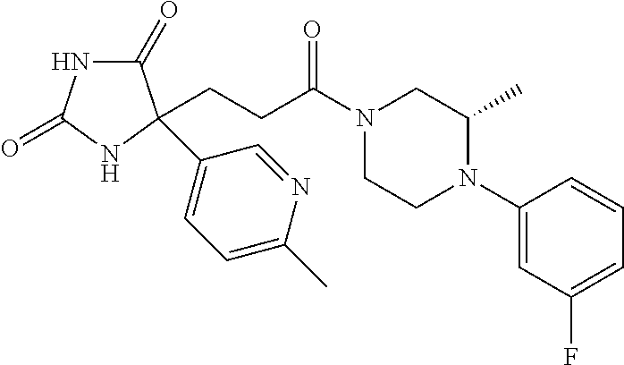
C1(=O)NC(=O)NC1(C1=CC=C(C)N=C1)CCC(N1CCN(C2=CC(F)=CC=C2)C(C)C1)=O
